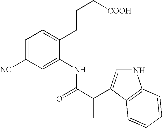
C(C(=O)NC1=CC([NC])=CC=C1CCC[COOH])(C)C1=CNC2=C1C=CC=C2
